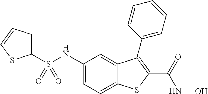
C1(NS(C2=CC=CS2)(=O)=O)=CC=C2C(=C1)C(C1=CC=CC=C1)=C(C(NO)=O)S2
